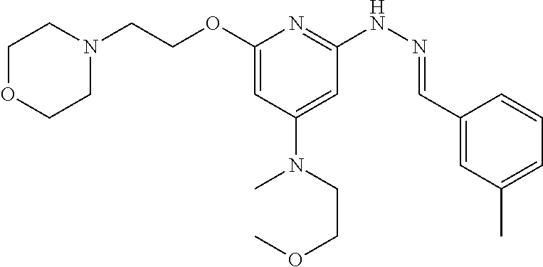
C1N(CCOC2=CC(N(C)CCOC)=CC(NN=CC3=CC(C)=CC=C3)=N2)CCOC1
